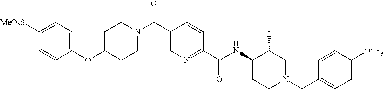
C1(OC2CCN(C(C3=CN=C(C(NC4CCN(CC5=CC=C([OCF3])C=C5)CC4F)=O)C=C3)=O)CC2)=CC=C([MeO2S])C=C1
